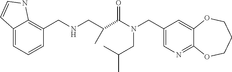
C1(CN(C(=O)C(CNCC2=C3C(=CC=C2)C=CN3)C)CC(C)C)=CN=C2C(=C1)OCCCO2
